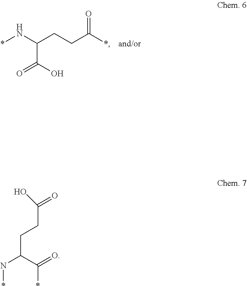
*NC(C(=O)O)CCC(=O)*.C(CCC(C(*)=O)N*)(=O)O
